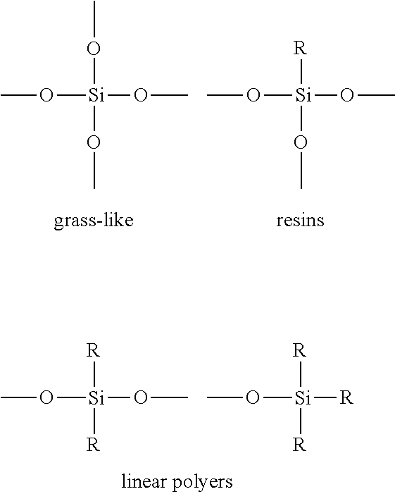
CO[Si]([R])([R])OC.CO[Si]([R])([R])[R].CO[Si](OC)(OC)OC.CO[Si]([R])(OC)OC
